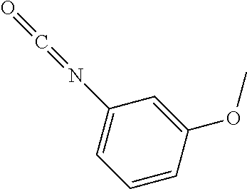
C1=CC(OC)=CC(N=C=O)=C1
